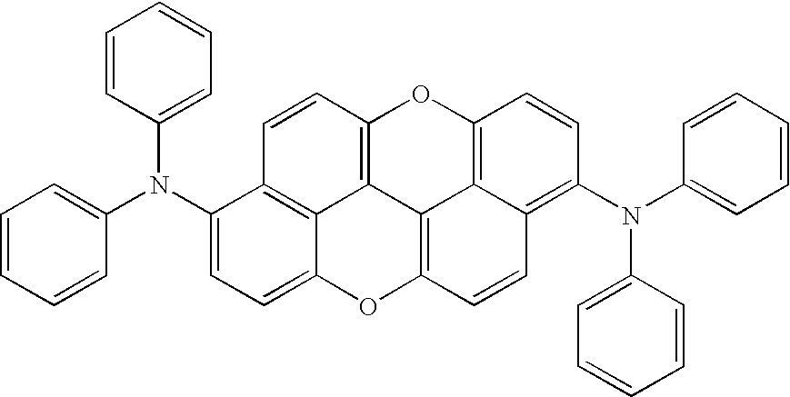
C1=CC=CC(N(C2=CC=C3C4=C2C=CC2=C4C4=C(O3)C=CC3=C(N(C5=CC=CC=C5)C5=CC=CC=C5)C=CC(=C43)O2)C2=CC=CC=C2)=C1
